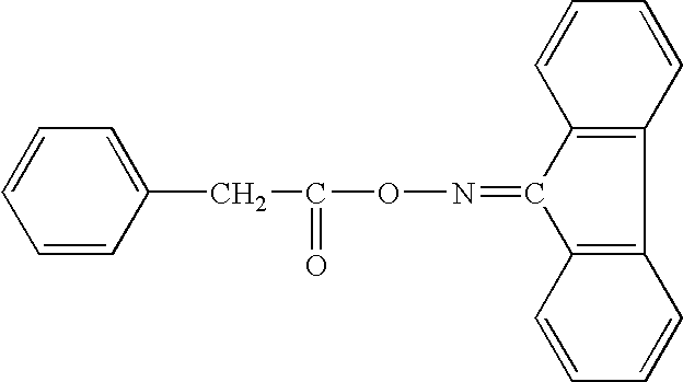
C1(CC(ON=C2C3=C(C=CC=C3)C3=C2C=CC=C3)=O)=CC=CC=C1
